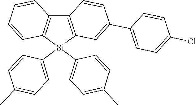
C12=C([Si](C3=CC=C(C)C=C3)(C3=CC=C(C)C=C3)C3=C1C=CC(C1=CC=C(Cl)C=C1)=C3)C=CC=C2
